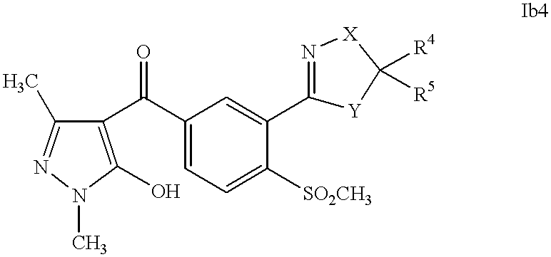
C1(C(C2=C(O)N(C)N=C2C)=O)=CC=C([SO2CH3])C(C2=N[X]C([R4])([R5])[Y]2)=C1
